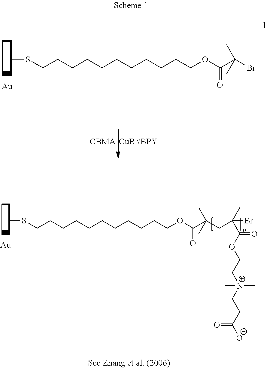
CSCCCCCCCCCCCOC(C(Br)(C)C)=O.[Au].CSCCCCCCCCCCCOC(C(CC(Br)(C)C(=O)OCC[N+](C)(C)CCC(=O)[O-])(C)C)=O.[Au]
